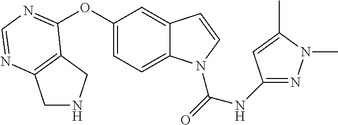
C12=C(N=CN=C1OC1=CC=C3C(=C1)C=CN3C(=O)NC1=NN(C)C(C)=C1)CNC2
